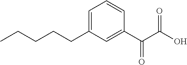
C1(C(C(O)=O)=O)=CC(CCCCC)=CC=C1
